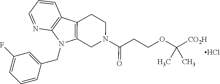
C1=CC=NC2=C1C1=C(CN(C(CCOC([CO2H])(C)C)=O)CC1)N2CC1=CC(F)=CC=C1.Cl
